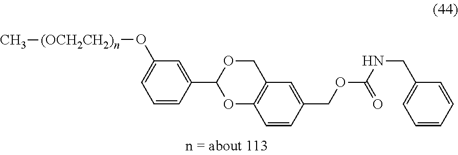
C1=CC(C2OCC3=C(O2)C=CC(COC(NCC2=CC=CC=C2)=O)=C3)=CC(O[(OCH2CH2)n]C)=C1
